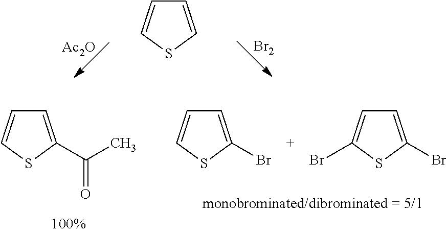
[Br2].[Ac2O].C1=CSC=C1.C1=C(C(C)=O)SC=C1.C1=C(Br)SC(Br)=C1.C1=C(Br)SC=C1
